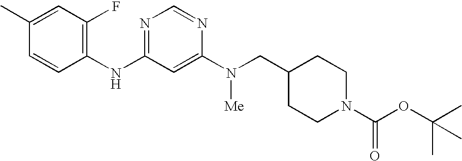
C1(C)=CC(F)=C(NC2=NC=NC(N([Me])CC3CCN(C(OC(C)(C)C)=O)CC3)=C2)C=C1
